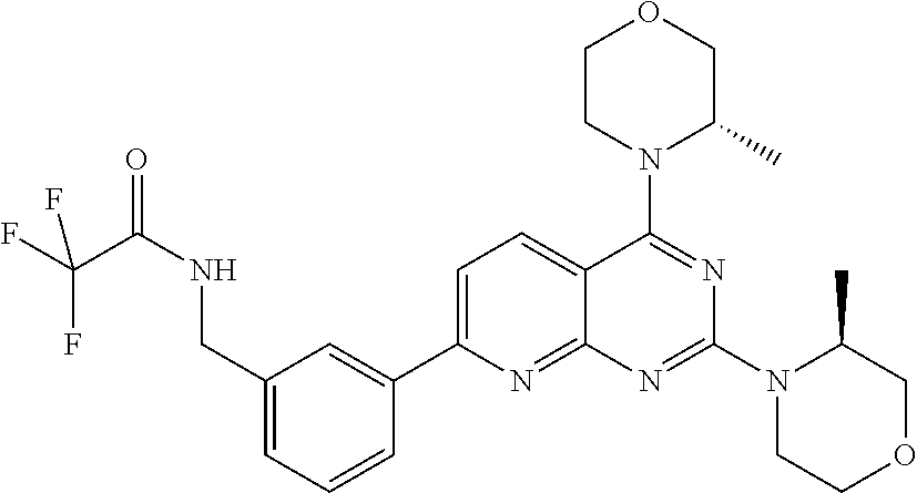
C1(CNC(C(F)(F)F)=O)=CC=CC(C2=CC=C3C(=N2)N=C(N2CCOCC2C)N=C3N2C(C)COCC2)=C1
